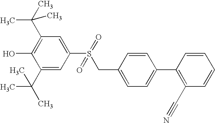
C1=C(S(=O)(CC2=CC=C(C3=C(C#N)C=CC=C3)C=C2)=O)C=C(C(C)(C)C)C(O)=C1C(C)(C)C
